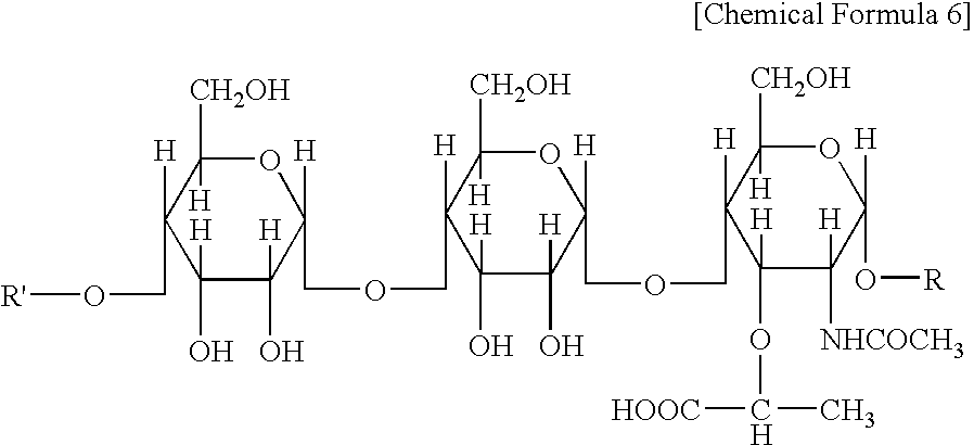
C1([H])(CO[R'])C(O)([H])C(O)([H])C([H])(COCC2([H])C(O)([H])C(O)([H])C([H])(COCC3([H])C(OC([HOOC])C)([H])C([NHCOCH3])([H])C([H])(O[R])OC3([CH2OH])[H])OC2([CH2OH])[H])OC1([CH2OH])[H]
